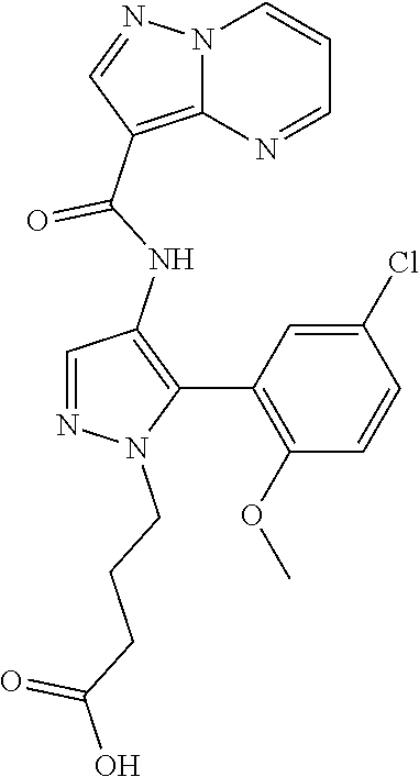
N12C(=C(C(NC3=C(C4=C(OC)C=CC(Cl)=C4)N(CCCC(O)=O)N=C3)=O)C=N1)N=CC=C2
